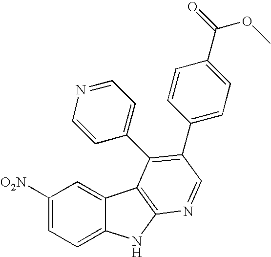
C1([O2N])=CC=C2C(=C1)C1=C(N2)N=CC(C2=CC=C(C(=O)OC)C=C2)=C1C1=CC=NC=C1
